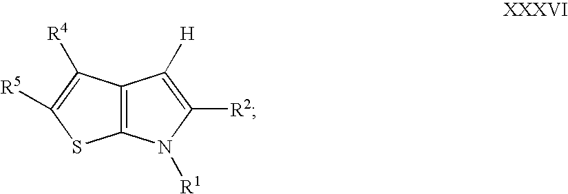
C12=C(N([R1])C([R2])=C1[H])SC([R5])=C2[R4]
